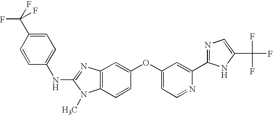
C1=CC(C(F)(F)F)=CC=C1NC1=NC2=C(N1C)C=CC(OC1=CC=NC(C3=NC=C(C(F)(F)F)N3)=C1)=C2
